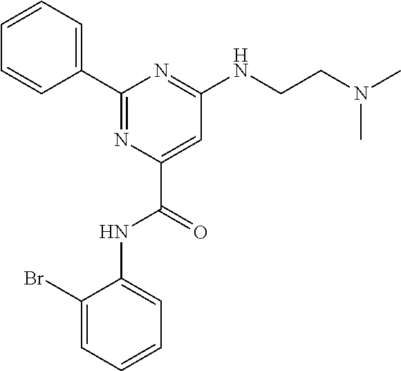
C1=CC=CC(C2=NC(C(=O)NC3=CC=CC=C3Br)=CC(NCCN(C)C)=N2)=C1
